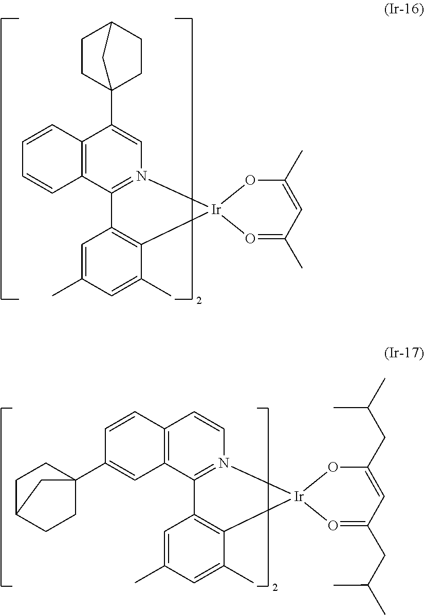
C12=C(C3=N(C=C1C14CCC(CC1)C4)[Ir]1(C4=C3C=C(C)C=C4C)O=C(C)C=C(C)O1)C=CC=C2.C12=C(C3=N(C=C1)[Ir]1(C4=C3C=C(C)C=C4C)O=C(CC(C)C)C=C(CC(C)C)O1)C=C(C13CCC(CC1)C3)C=C2
